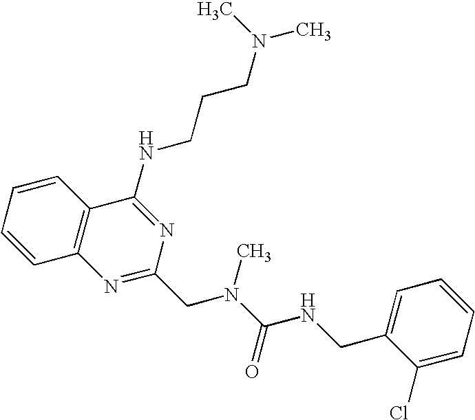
C1=CC=CC2=C1N=C(CN(C(=O)NCC1=CC=CC=C1Cl)C)N=C2NCCCN(C)C
